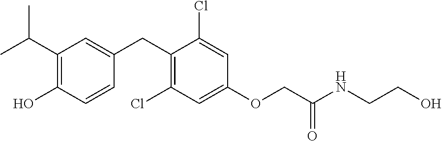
C1(CC2=CC(C(C)C)=C(O)C=C2)=C(Cl)C=C(OCC(NCCO)=O)C=C1Cl
